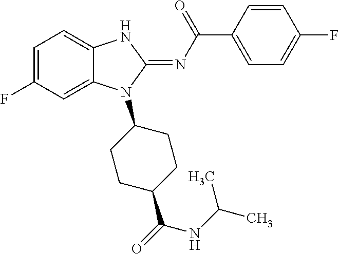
FC1=CC=C2C(=C1)N(C1CCC(C(=O)NC(C)C)CC1)C(=NC(C1=CC=C(F)C=C1)=O)N2
